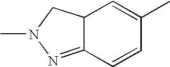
C12C(=NN(C)C1)C=CC(C)=C2
